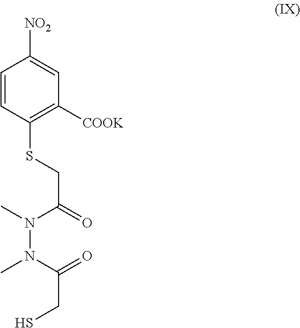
C1=CC(SCC(=O)N(N(C(=O)CS)C)C)=C([COOK])C=C1[NO2]
